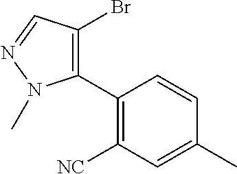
C1(C2=C(Br)C=NN2C)=C([NC])C=C(C)C=C1
